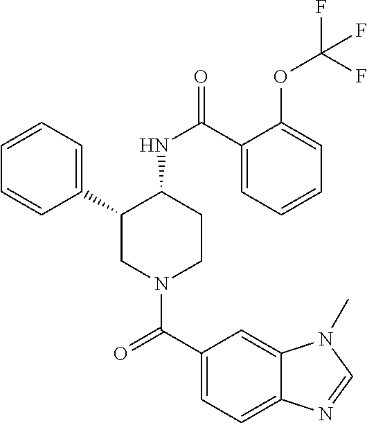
C1=CC=C(C2CN(C(C3=CC=C4C(=C3)N(C)C=N4)=O)CCC2NC(=O)C2=CC=CC=C2OC(F)(F)F)C=C1
